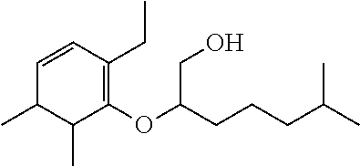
C1=CC(CC)=C(OC(CO)CCCC(C)C)C(C)C1C
